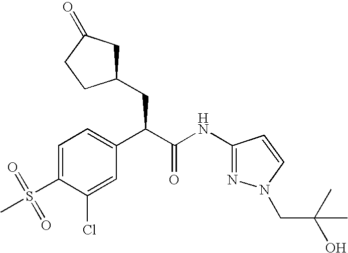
C1=C(S(=O)(C)=O)C(Cl)=CC(C(C(NC2=NN(CC(O)(C)C)C=C2)=O)CC2CC(=O)CC2)=C1
